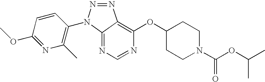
C1=CC(N2N=NC3=C(OC4CCN(C(OC(C)C)=O)CC4)N=CN=C23)=C(C)N=C1OC
